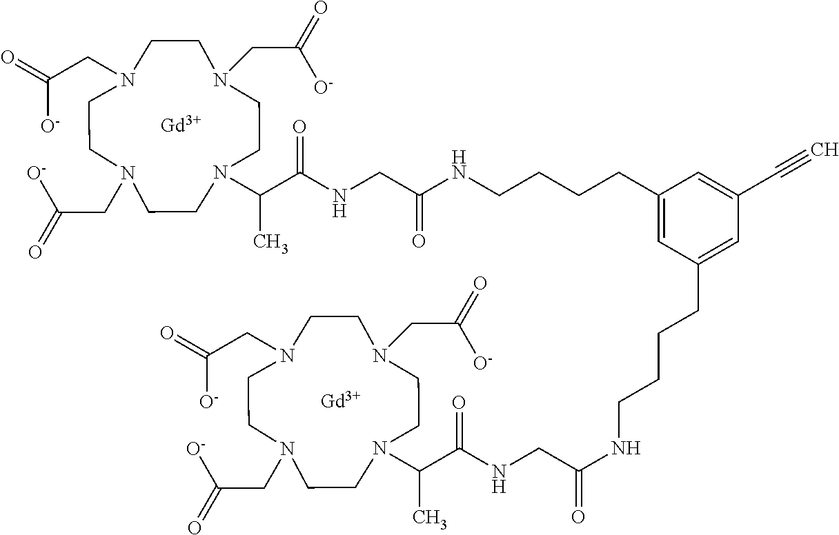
[Gd].N1(CC(=O)[O-])CCN(CC(=O)[O-])CCN(CC(=O)[O-])CCN(C(C(NCC(NCCCCC2=CC(CCCCNC(=O)CNC(C(C)N3CCN(CC(=O)[O-])CCN(CC(=O)[O-])CCN(CC(=O)[O-])CC3)=O)=CC(C#C)=C2)=O)=O)C)CC1.[Gd]
